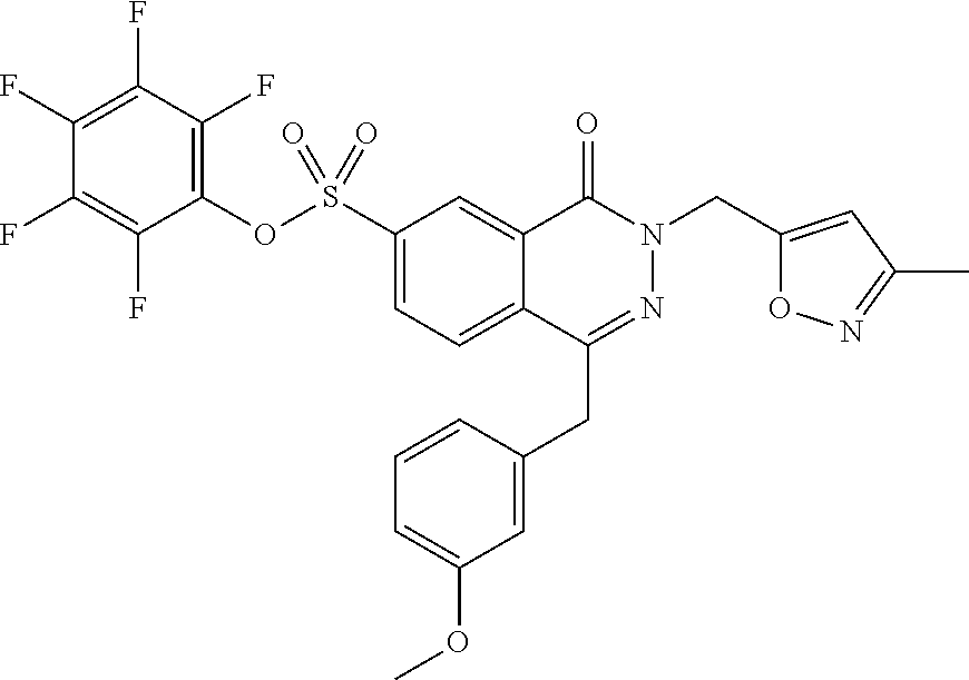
C1(S(OC2=C(F)C(F)=C(F)C(F)=C2F)(=O)=O)=CC=C2C(=C1)C(=O)N(CC1=CC(C)=NO1)N=C2CC1=CC(OC)=CC=C1
